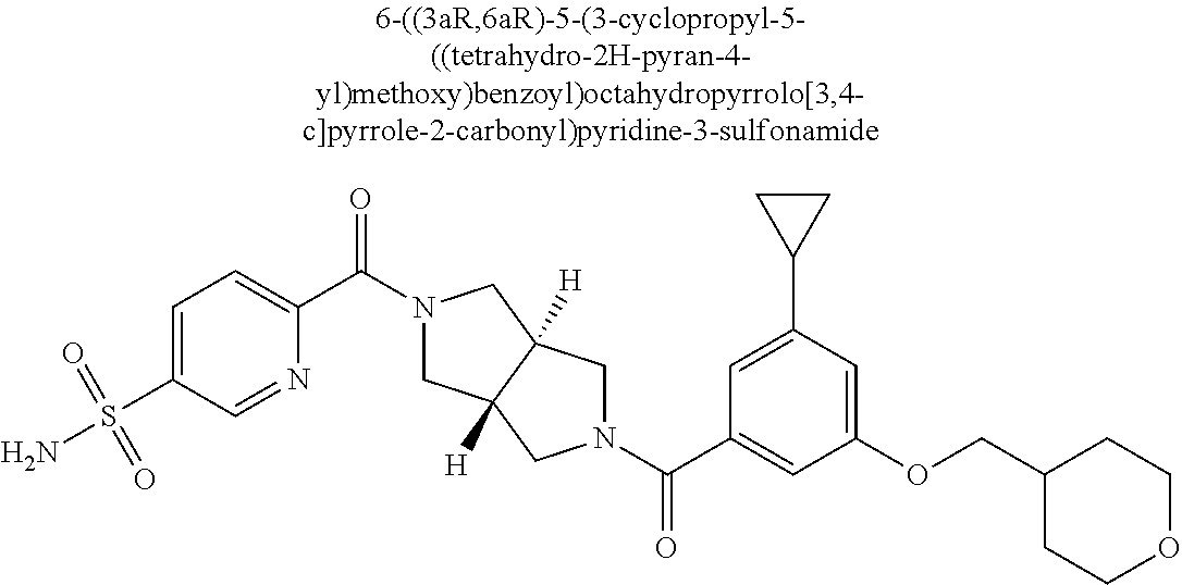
N1(C(C2=CC=C(S(N)(=O)=O)C=N2)=O)CC2([H])C([H])(C1)CN(C(C1=CC(OCC3CCOCC3)=CC(C3CC3)=C1)=O)C2
